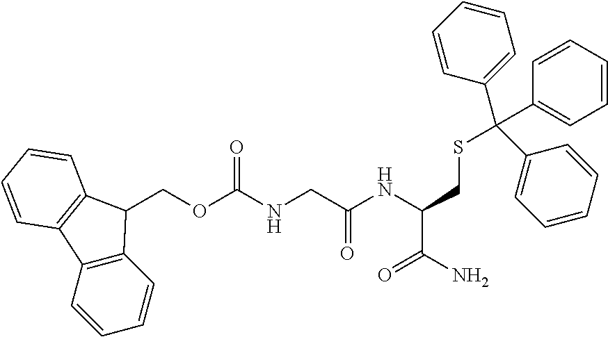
C(C(N)=O)(NC(CNC(OCC1C2=C(C=CC=C2)C2=C1C=CC=C2)=O)=O)CSC(C1=CC=CC=C1)(C1=CC=CC=C1)C1=CC=CC=C1
